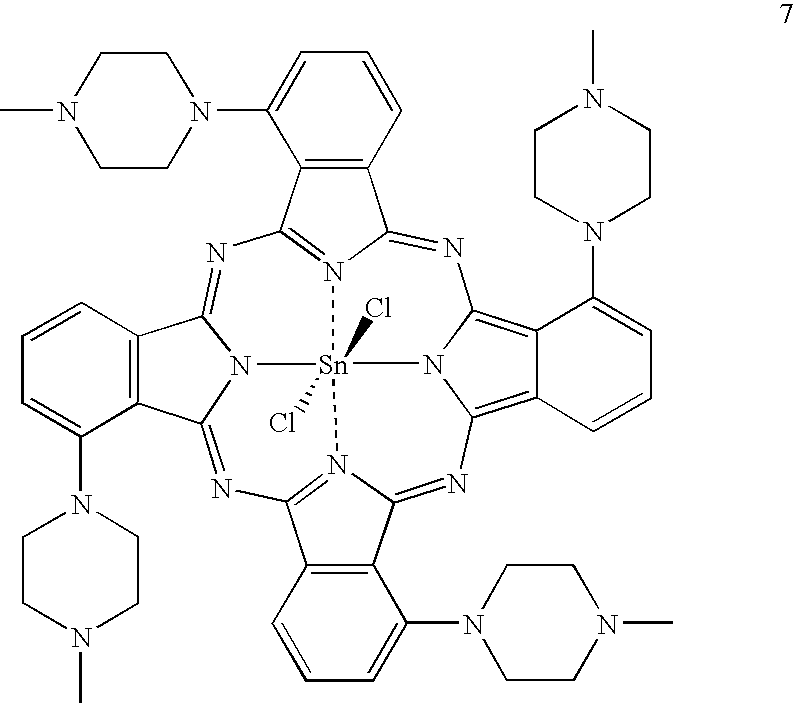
N1=C2N3=C(N=C4N5C(=NC6=N7C(=NC8=C9C(=C1N8[Sn]753(Cl)Cl)C(N1CCN(C)CC1)=CC=C9)C1=C6C=CC=C1N1CCN(C)CC1)C1=C4C=CC=C1N1CCN(C)CC1)C1=C2C=CC=C1N1CCN(C)CC1
